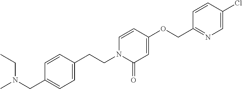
C1=CC(CCN2C(=O)C=C(OCC3=NC=C(Cl)C=C3)C=C2)=CC=C1CN(C)CC
